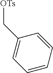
[OTs]CC1=CC=CC=C1
